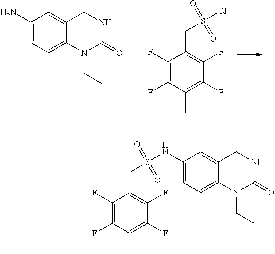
C1(N)=CC=C2C(=C1)CNC(=O)N2CCC.C1(F)=C(F)C(C)=C(F)C(F)=C1CS(Cl)(=O)=O.C1=C(NS(CC2=C(F)C(F)=C(C)C(F)=C2F)(=O)=O)C=C2C(=C1)N(CCC)C(=O)NC2
